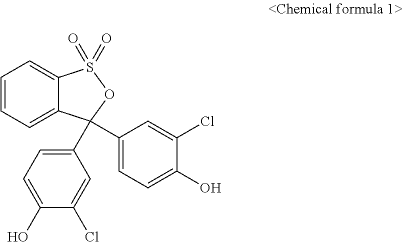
C1=CC=C2C(=C1)S(=O)(=O)OC2(C1=CC=C(O)C(Cl)=C1)C1=CC=C(O)C(Cl)=C1
